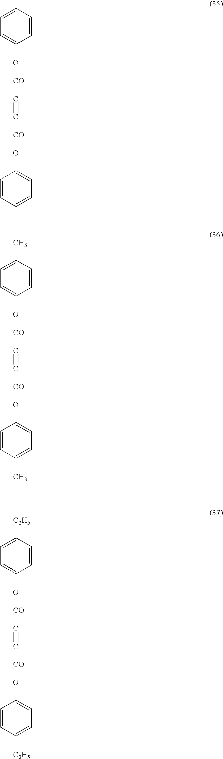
C1=CC=C(O[CO]C#C[CO]OC2=CC=CC=C2)C=C1.C1(C)=CC=C(O[CO]C#C[CO]OC2=CC=C(C)C=C2)C=C1.C1([C2H5])=CC=C(O[CO]C#C[CO]OC2=CC=C([C2H5])C=C2)C=C1
